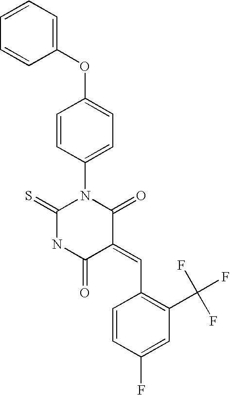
O=C1C(=CC2=C(C(F)(F)F)C=C(F)C=C2)C(=O)N(C2=CC=C(OC3=CC=CC=C3)C=C2)C(=S)N1
